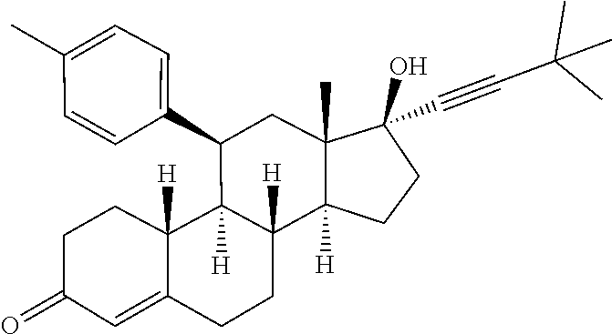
C1=CC(C)=CC=C1C1CC2(C)C(O)(C#CC(C)(C)C)CCC2([H])C2([H])CCC3=CC(=O)CCC3([H])C12[H]
